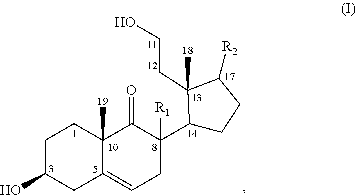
C1C(O)CC2=CCC(C3CCC([R2])C3(CCO)C)([R1])C(=O)C2(C)C1
